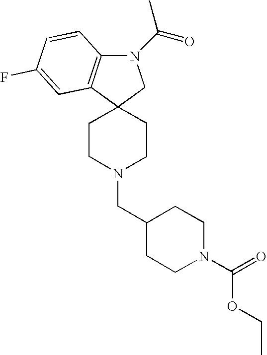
C12(CCN(CC3CCN(C(OCC)=O)CC3)CC1)CN(C(C)=O)C1=C2C=C(F)C=C1
